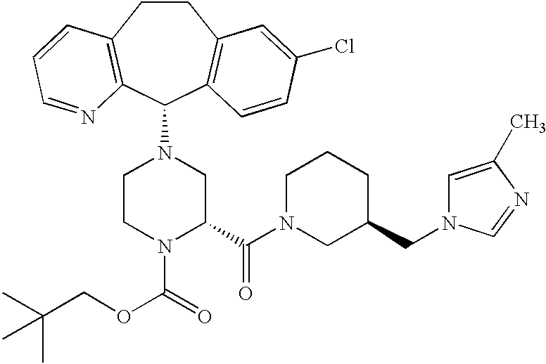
C1CC2=C(C(N3CCN(C(=O)OCC(C)(C)C)C(C(N4CC(CN5C=C(C)N=C5)CCC4)=O)C3)C3=C1C=C(Cl)C=C3)N=CC=C2
